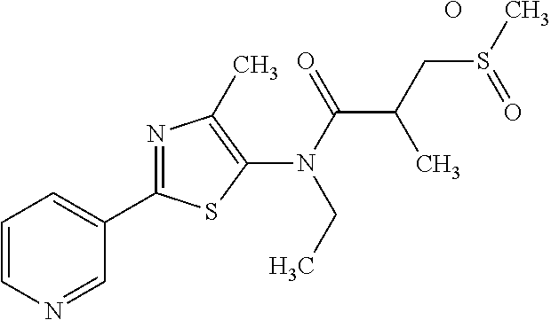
C1=CN=CC(C2=NC(C)=C(N(C(=O)C(CS(=O)C)C)CC)S2)=C1.O
